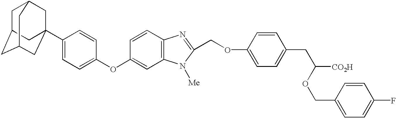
C1(C23CC4CC(CC(C2)C4)C3)=CC=C(OC2=CC3=C(C=C2)N=C(COC2=CC=C(CC([CO2H])OCC4=CC=C(F)C=C4)C=C2)N3[Me])C=C1
